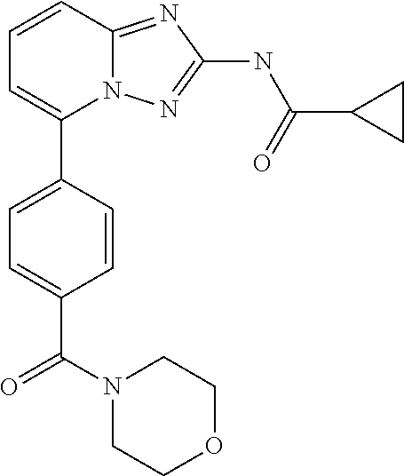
C1=CC2=NC(NC(=O)C3CC3)=NN2C(C2=CC=C(C(N3CCOCC3)=O)C=C2)=C1
